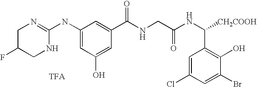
C1(NC2=NCC(F)CN2)=CC(O)=CC(C(=O)NCC(NC(C2=C(O)C(Br)=CC(Cl)=C2)[CH2COOH])=O)=C1
